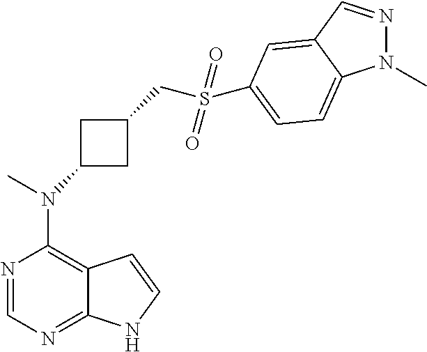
N1=CN=C2C(=C1N(C)C1CC(CS(=O)(=O)C3=CC=C4N(C)N=CC4=C3)C1)C=CN2
